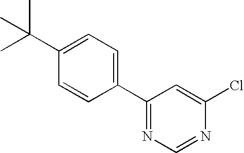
C1(C2=NC=NC(Cl)=C2)=CC=C(C(C)(C)C)C=C1
